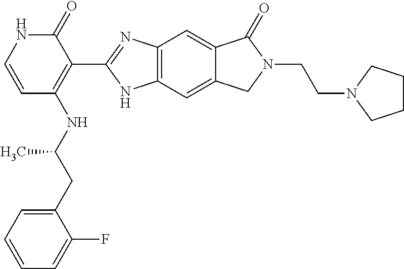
C12=C(C=C3C(=C1)C(=O)N(CCN1CCCC1)C3)NC(C1=C(NC(CC3=CC=CC=C3F)C)C=CNC1=O)=N2
